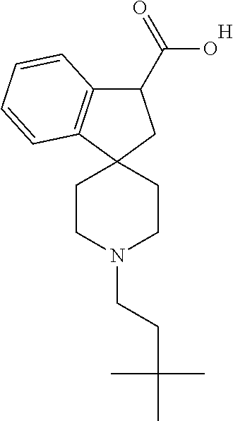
C1(C(O)=O)C2=C(C3(C1)CCN(CCC(C)(C)C)CC3)C=CC=C2.[H]
